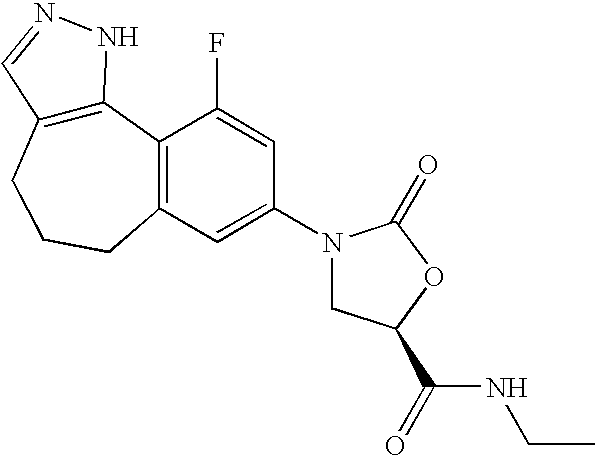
C12=C(CCCC3=C1C(F)=CC(N1CC(C(NCC)=O)OC1=O)=C3)C=NN2
